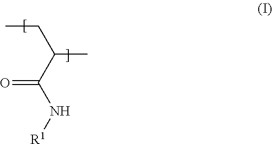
C(C(C(N[R1])=O)C)C
